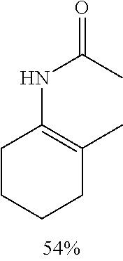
C1(NC(C)=O)=C(C)CCCC1
